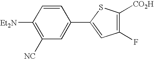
C1([Et2N])=C([NC])C=C(C2=CC(F)=C([CO2H])S2)C=C1
